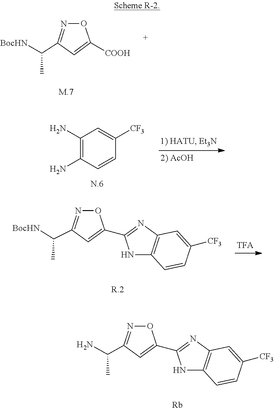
N1=C(C([BocHN])C)C=C([COOH])O1.C1(N)=C(N)C=CC([CF3])=C1.N1=C(C([BocHN])C)C=C(C2=NC3=C(N2)C=CC([CF3])=C3)O1.N1=C(C(N)C)C=C(C2=NC3=C(N2)C=CC([CF3])=C3)O1.[Rb]
